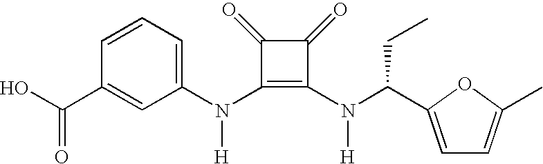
N(C1=C(N(C(CC)C2=CC=C(C)O2)[H])C(=O)C1=O)(C1=CC=CC(C(O)=O)=C1)[H]
